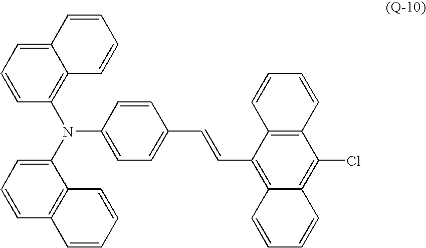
C1=CC=C2C(=C1N(C1=CC=CC3=C1C=CC=C3)C1=CC=C(C=CC3=C4C(=C(Cl)C5=C3C=CC=C5)C=CC=C4)C=C1)C=CC=C2
